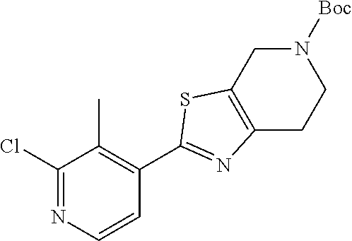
C1(Cl)=NC=CC(C2=NC3=C(S2)CN([Boc])CC3)=C1C
